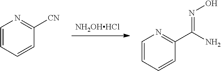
[NH2OHHCl].C1=CC=CC(C(N)=NO)=N1.C1=CC=CC([CN])=N1
